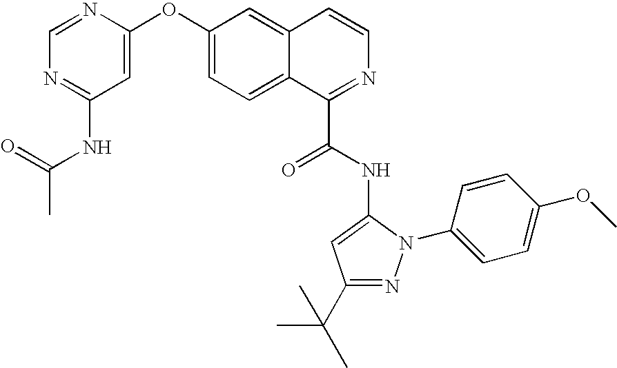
C1=C(OC2=CC=C3C(=C2)C=CN=C3C(=O)NC2=CC(C(C)(C)C)=NN2C2=CC=C(OC)C=C2)N=CN=C1NC(C)=O
